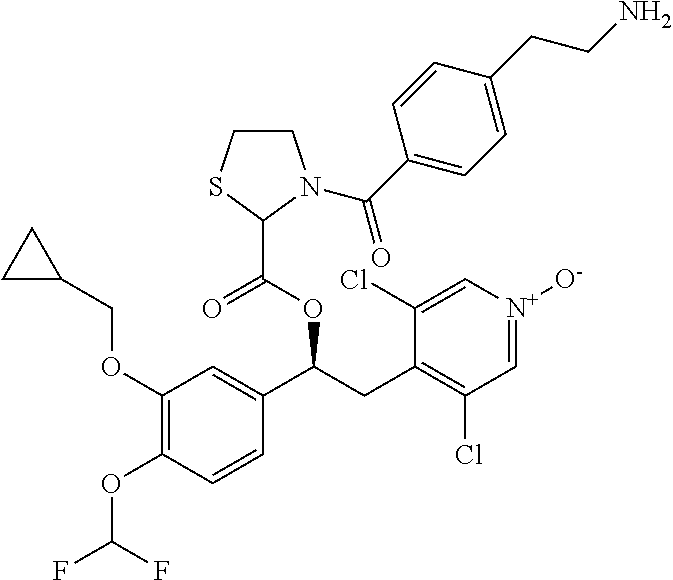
C1(OCC2CC2)=C(OC(F)F)C=CC(C(CC2=C(Cl)C=[N+]([O-])C=C2Cl)OC(C2N(C(C3=CC=C(CCN)C=C3)=O)CCS2)=O)=C1
